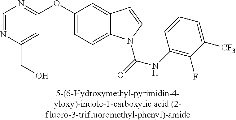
C1=C(OC2=NC=NC(CO)=C2)C=C2C(=C1)N(C(NC1=C(F)C([CF3])=CC=C1)=O)C=C2
